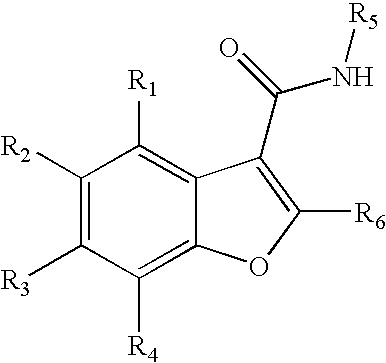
C1([R2])=C([R3])C([R4])=C2C(=C1[R1])C(C(=O)N[R5])=C([R6])O2
